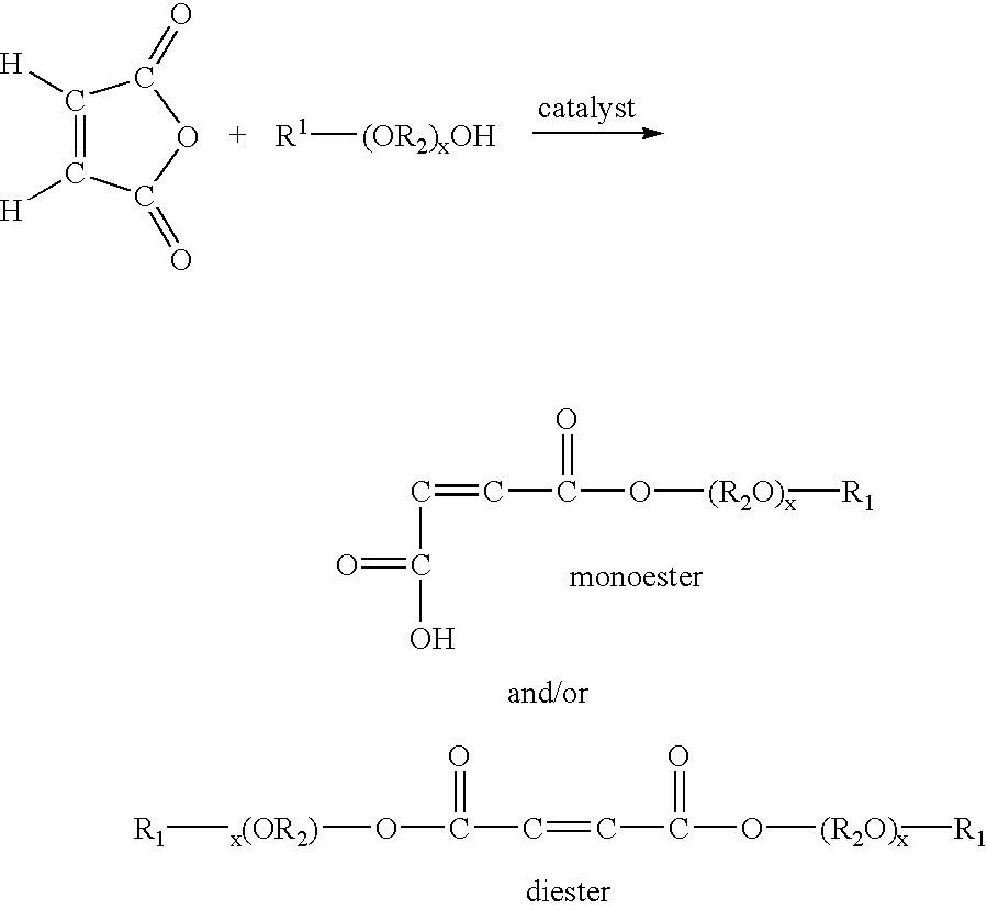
C1([H])=C([H])C(=O)OC1=O.[R1][(OR2)xOH].C(=CC(O[(R2O)x][R1])=O)C(O)=O.[R1][x(OR2)]OC(C=CC(O[(R2O)x][R1])=O)=O
